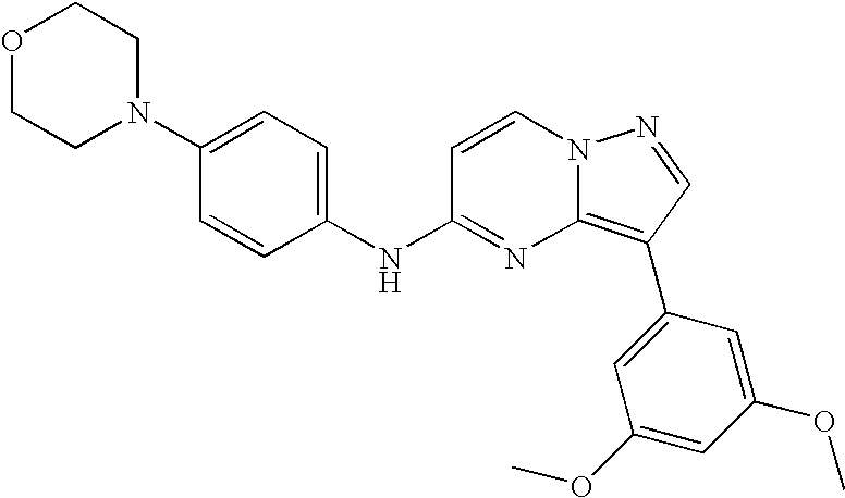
C1(N2CCOCC2)=CC=C(NC2=NC3=C(C4=CC(OC)=CC(OC)=C4)C=NN3C=C2)C=C1
